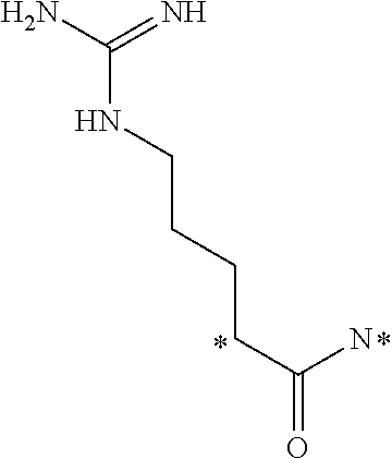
C(CCC(=O)N)CNC(N)=N
